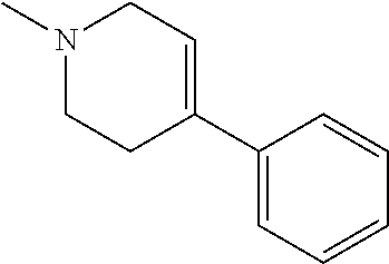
N1(C)CCC(C2=CC=CC=C2)=CC1
